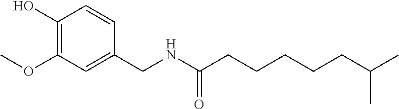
COC1=C(O)C=CC(CNC(CCCCCC(C)C)=O)=C1
